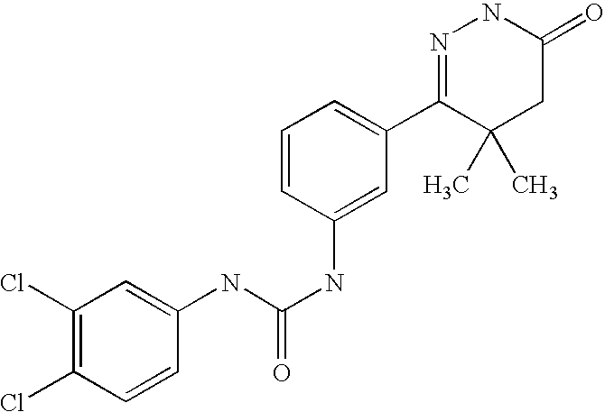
N(C(NC1=CC(C2=NNC(=O)CC2(C)C)=CC=C1)=O)C1=CC(Cl)=C(Cl)C=C1
